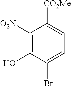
C1([O2N])=C(O)C(Br)=CC=C1[CO2Me]
